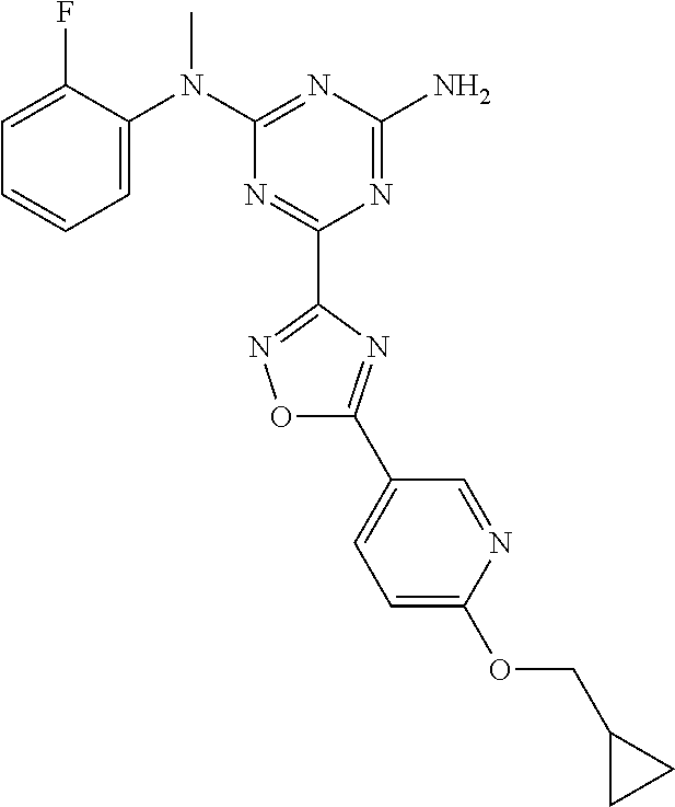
C1=C(F)C(N(C2=NC(N)=NC(C3=NOC(C4=CC=C(OCC5CC5)N=C4)=N3)=N2)C)=CC=C1
